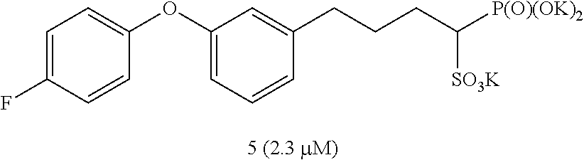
C1(OC2=CC=C(F)C=C2)=CC=CC(CCCC([P(O)(OK)2])[SO3K])=C1
